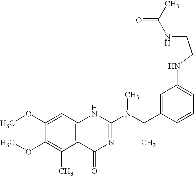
C1(OC)=CC2=C(C(C)=C1OC)C(=O)N=C(N(C(C1=CC(NCCNC(=O)C)=CC=C1)C)C)N2
